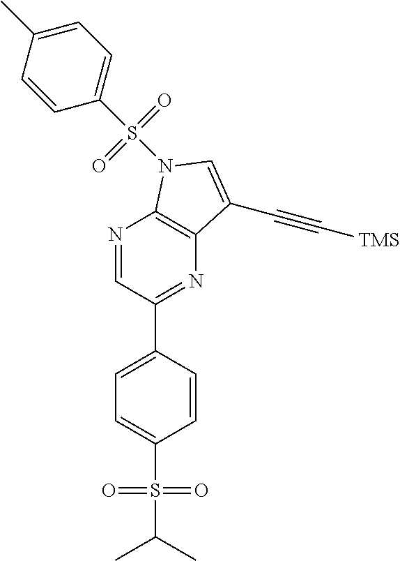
N1=CC(C2=CC=C(S(=O)(=O)C(C)C)C=C2)=NC2=C1N(S(=O)(=O)C1=CC=C(C)C=C1)C=C2C#C[TMS]
